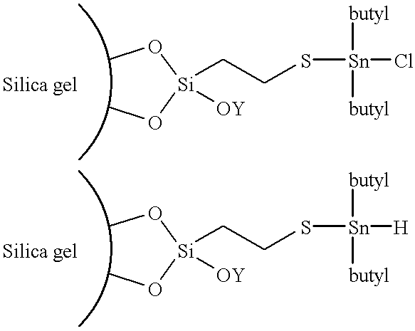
CO[Si](OC)(CCS[Sn]([butyl])([butyl])Cl)[OY].[Silica gel].CO[Si](OC)(CCS[Sn]([butyl])([butyl])[H])[OY].[Silica gel]
